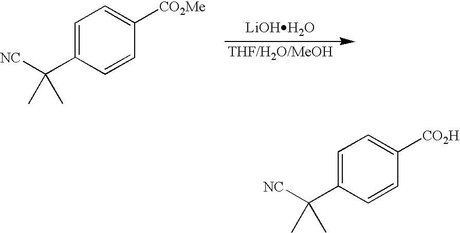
[LiOHH2O].C1=C(C([NC])(C)C)C=CC([CO2Me])=C1.C1=C(C([NC])(C)C)C=CC([CO2H])=C1
